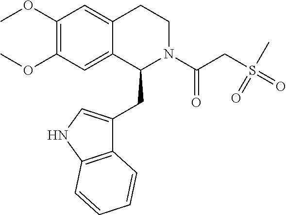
C12=CC(OC)=C(OC)C=C1C(CC1=CNC3=C1C=CC=C3)N(C(CS(=O)(C)=O)=O)CC2
